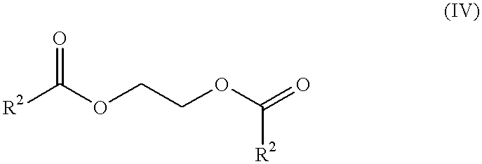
[R2]C(OCCOC(=O)[R2])=O
